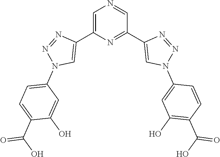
C1=C(C2=CN(C3=CC=C(C(O)=O)C(O)=C3)N=N2)N=C(C2=CN(C3=CC(O)=C(C(O)=O)C=C3)N=N2)C=N1
